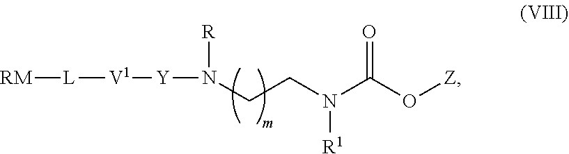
[RM][L][V1][Y]N([R])CCN(C(O[Z])=O)[R1]
